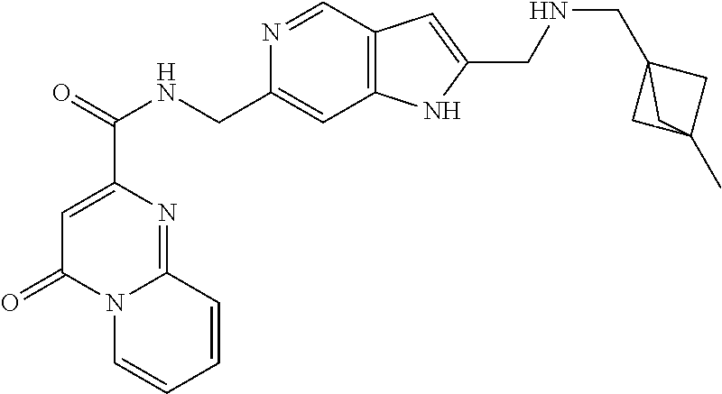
C1=C(C(NCC2=CC3=C(C=N2)C=C(CNCC24CC(C)(C2)C4)N3)=O)N=C2N(C1=O)C=CC=C2
